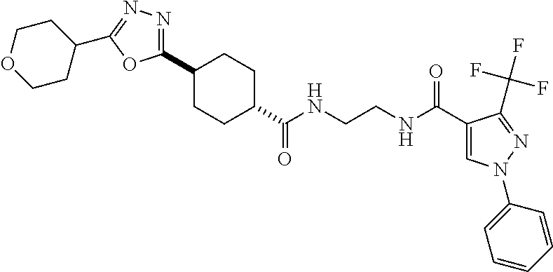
C1CC(C(NCCNC(C2=CN(C3=CC=CC=C3)N=C2C(F)(F)F)=O)=O)CCC1C1=NN=C(C2CCOCC2)O1
